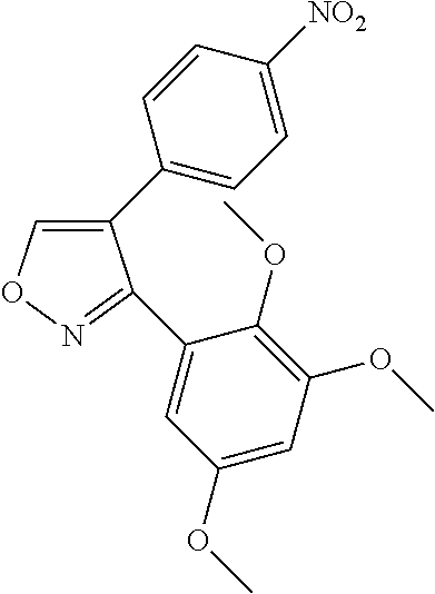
C1(C2=CC=C([NO2])C=C2)=CON=C1C1=CC(OC)=CC(OC)=C1OC
